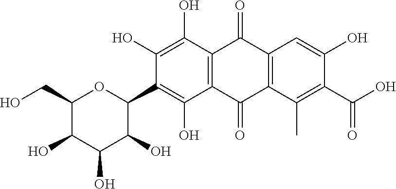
C1(O)=C(O)C2=C(C(O)=C1C1C(O)C(O)C(O)C(CO)O1)C(=O)C1=C(C2=O)C=C(O)C(C(O)=O)=C1C
